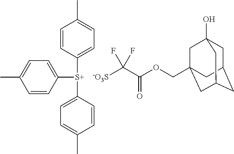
C1=CC([S+](C2=CC=C(C)C=C2)C2=CC=C(C)C=C2)=CC=C1C.C1C2CC3CC(COC(C([-O3S])(F)F)=O)(CC1(O)C3)C2
